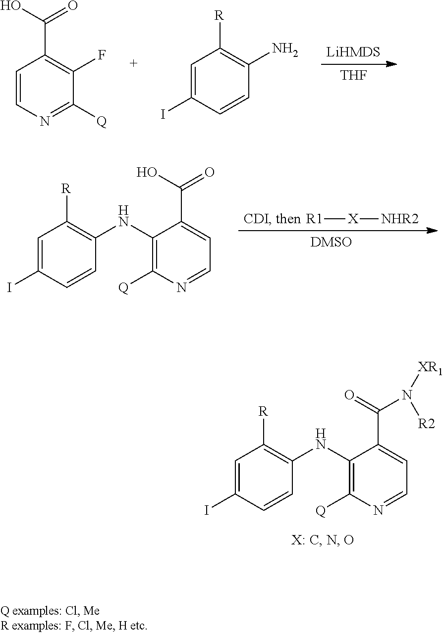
C1=C(I)C=CC(NC2=C([Q])N=CC=C2C(N([XR1])[R2])=O)=C1[R].C1=C(I)C=CC(N)=C1[R].[THF].C1(F)=C(C(O)=O)C=CN=C1[Q].[R1][X][NHR2].C1=C(I)C=CC(NC2=C([Q])N=CC=C2C(O)=O)=C1[R]
